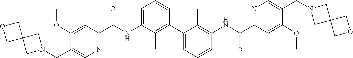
C1(OC)=CC(C(NC2=CC=CC(C3=CC=CC(NC(C4=NC=C(CN5CC6(C5)COC6)C(OC)=C4)=O)=C3C)=C2C)=O)=NC=C1CN1CC2(C1)COC2
